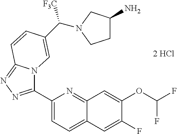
C1(C2=NN=C3N2C=C(C([F3C])N2CCC(N)C2)C=C3)=CC=C2C(=N1)C=C(OC(F)F)C(F)=C2
